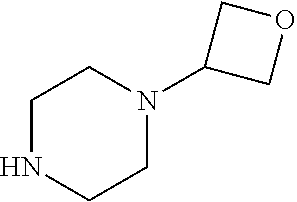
N1CCN(C2COC2)CC1
